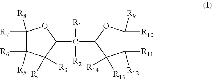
C1(C([R1])([R2])C2C([R13])([R14])C([R11])([R12])C([R10])([R9])O2)OC([R7])([R8])C([R6])([R5])C1([R3])[R4]
